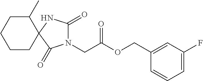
N1(CC(OCC2=CC(F)=CC=C2)=O)C(=O)NC2(C1=O)C(C)CCCC2
